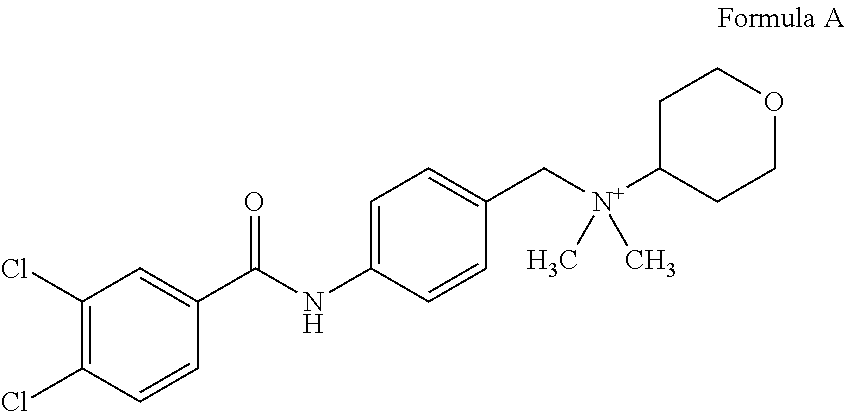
C1(Cl)=C(Cl)C=CC(C(NC2=CC=C(C[N+](C3CCOCC3)(C)C)C=C2)=O)=C1
